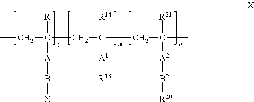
CCC([R])([A]B[X])CC([R14])([A1][R13])CC([R21])([A2][B2][R20])C
